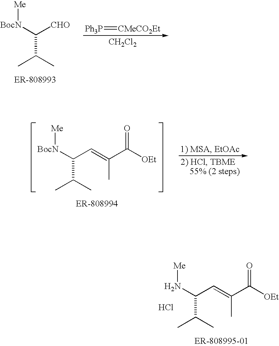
[Me]NC(C(C)C)C=C(C([OEt])=O)C.Cl.[Me][BocN]C(C(C)C)[CHO].[Ph3P]=[CMeCO2Et].[CH2Cl2].[Me][BocN]C(C(C)C)C=C(C([OEt])=O)C
